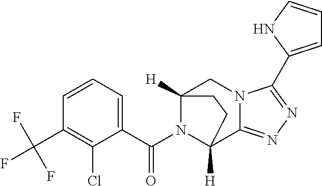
C1=CC=C(C(N2C3([H])C4=NN=C(C5=CC=CN5)N4CC2([H])CC3)=O)C(Cl)=C1C(F)(F)F
